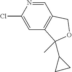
C1=C(Cl)N=CC2=C1C(C)(C1CC1)OC2
